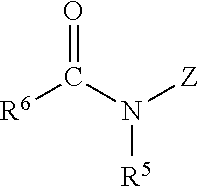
[R6]C(N([Z])[R5])=O
